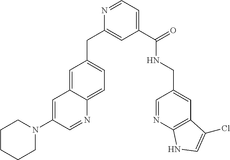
N1=CC=C(C(=O)NCC2=CC3=C(N=C2)NC=C3Cl)C=C1CC1=CC=C2C(=C1)C=C(N1CCCCC1)C=N2
